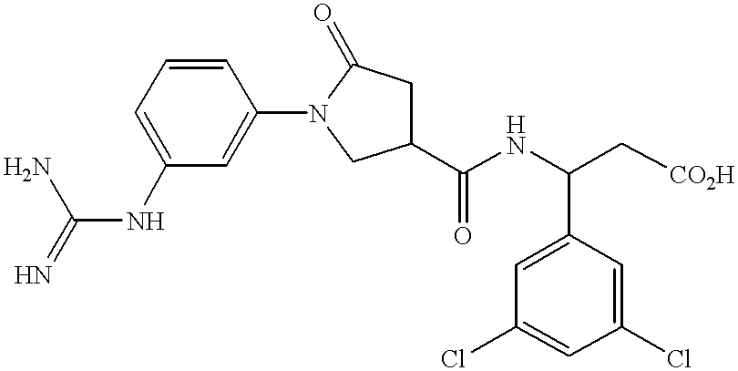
NC(=N)NC1=CC=CC(N2CC(C(NC(C[CO2H])C3=CC(Cl)=CC(Cl)=C3)=O)CC2=O)=C1
